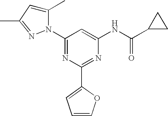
N1(C2=NC(C3=CC=CO3)=NC(NC(C3CC3)=O)=C2)C(C)=CC(C)=N1
